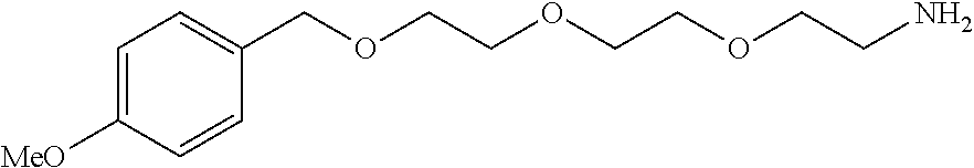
C1=C([MeO])C=CC(COCCOCCOCCN)=C1
